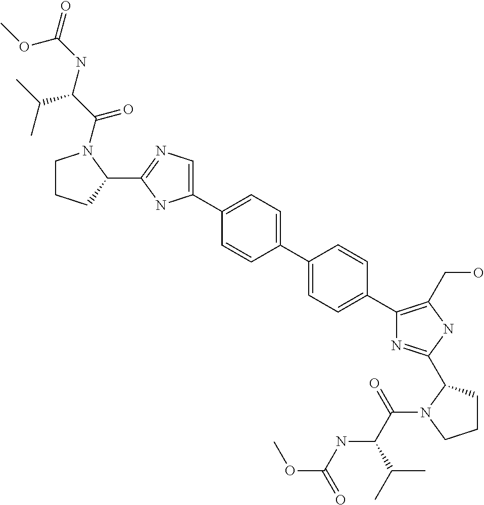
C1=C(C2=CC=C(C3=C(CO)NC(C4CCCN4C(=O)C(NC(OC)=O)C(C)C)=N3)C=C2)C=CC(C2=CN=C(C3N(C(=O)C(NC(=O)OC)C(C)C)CCC3)N2)=C1
